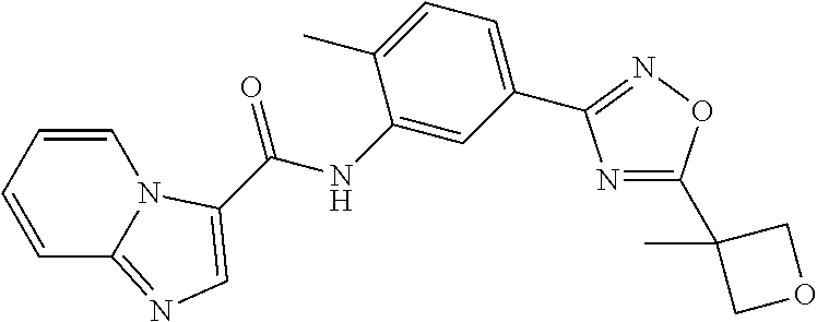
C1=CC=CC2=NC=C(C(NC3=CC(C4=NOC(C5(C)COC5)=N4)=CC=C3C)=O)N12
